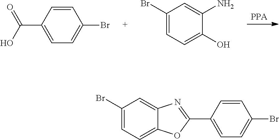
[PPA].C1(Br)=CC=C(O)C(N)=C1.OC(=O)C1=CC=C(Br)C=C1.C1(Br)=CC=C2C(=C1)N=C(C1=CC=C(Br)C=C1)O2
